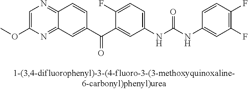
O(C)C1=CN=C2C(=N1)C=C(C(C1=CC(NC(NC3=CC(F)=C(F)C=C3)=O)=CC=C1F)=O)C=C2
